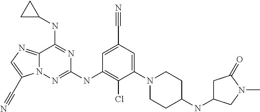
C12=NC=C(C#N)N1N=C(NC1=C(Cl)C(N3CCC(NC4CC(=O)N(C)C4)CC3)=CC(C#N)=C1)N=C2NC1CC1
